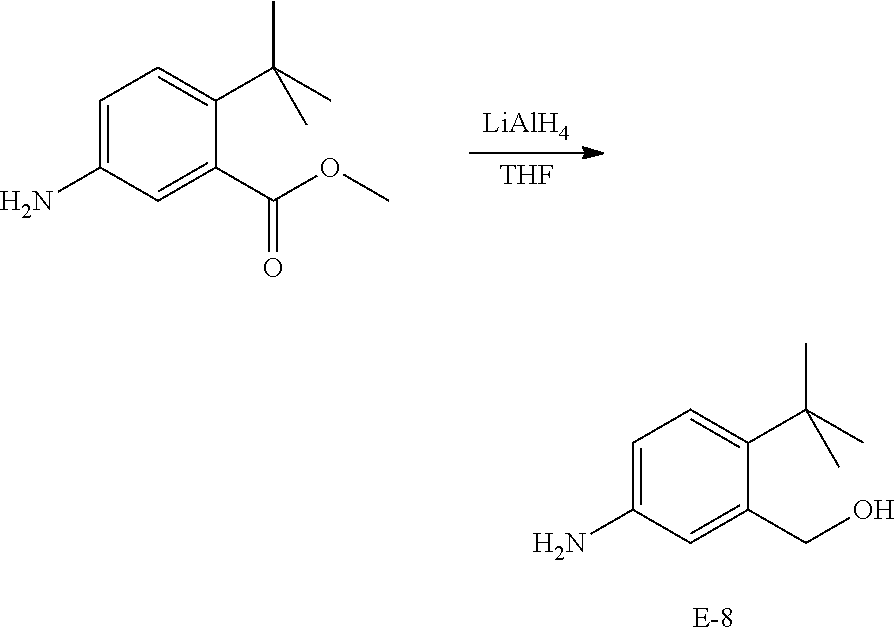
C1=C(N)C=C(C(OC)=O)C(C(C)(C)C)=C1.[LiAlH4].[THF].C1=C(N)C=C(CO)C(C(C)(C)C)=C1
